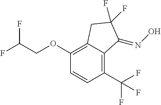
O(C1=C2C(=C(C(F)(F)F)C=C1)C(=NO)C(F)(F)C2)CC(F)F
